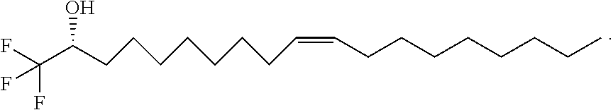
C(CCCCCCCC)=CCCCCCCCC(C(F)(F)F)O
